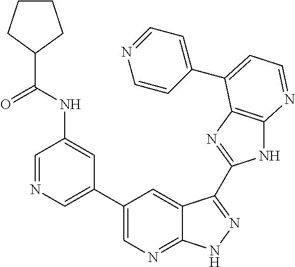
C1=NC=C(C2=CN=C3C(=C2)C(C2=NC4=C(N2)N=CC=C4C2=CC=NC=C2)=NN3)C=C1NC(C1CCCC1)=O
